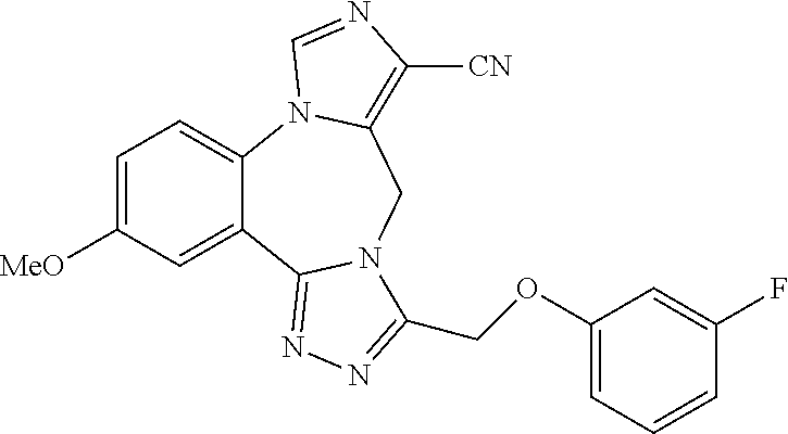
C1=C([MeO])C=C2C(=C1)N1C(=C([CN])N=C1)CN1C2=NN=C1COC1=CC=CC(F)=C1
